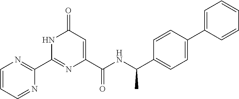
C1(=O)C=C(C(NC(C2=CC=C(C3=CC=CC=C3)C=C2)C)=O)N=C(C2=NC=CC=N2)N1
